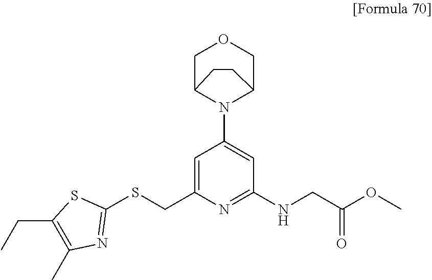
C1=C(CSC2=NC(C)=C(CC)S2)N=C(NCC(OC)=O)C=C1N1C2COCC1CC2
